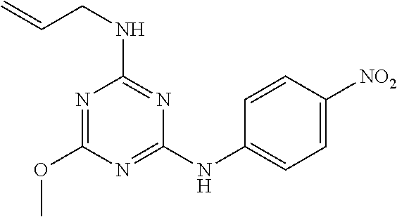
N1=C(NC2=CC=C([NO2])C=C2)N=C(NCC=C)N=C1OC
